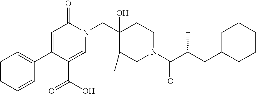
OC(C1=CN(CC2(O)C(C)(C)CN(C(=O)C(CC3CCCCC3)C)CC2)C(=O)C=C1C1=CC=CC=C1)=O
